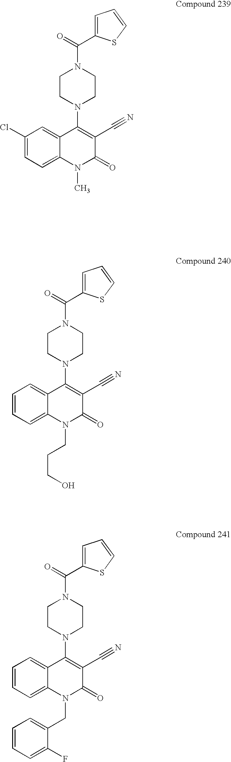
C1=C(C(=O)N2CCN(C3=C(C#N)C(=O)N(C)C4=CC=C(Cl)C=C34)CC2)SC=C1.C1=C(C(=O)N2CCN(C3=C(C#N)C(=O)N(CCCO)C4=CC=CC=C34)CC2)SC=C1.C(=O)(N1CCN(C2=C(C#N)C(=O)N(CC3=CC=CC=C3F)C3=CC=CC=C23)CC1)C1=CC=CS1
